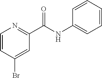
C1=CC(Br)=CC(C(=O)NC2=CC=CC=C2)=N1
